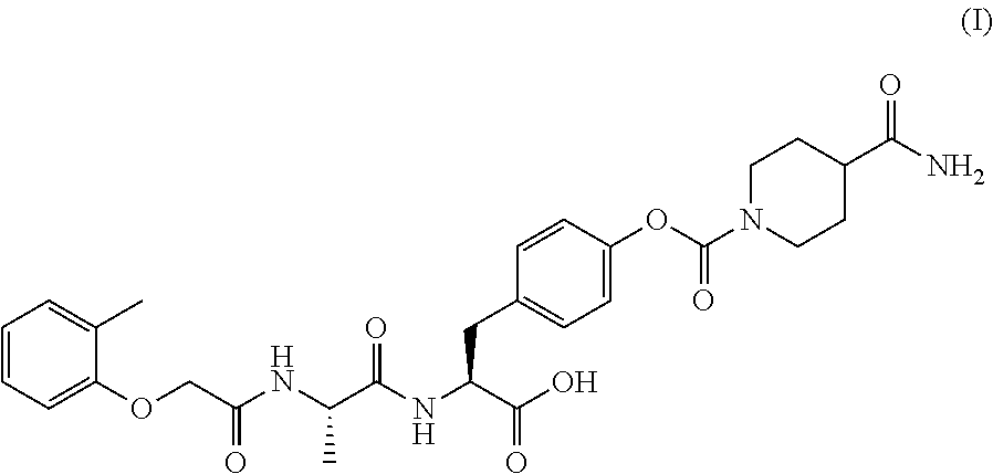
C1=CC=C(OCC(NC(C(NC(C(O)=O)CC2=CC=C(OC(N3CCC(C(N)=O)CC3)=O)C=C2)=O)C)=O)C(C)=C1
